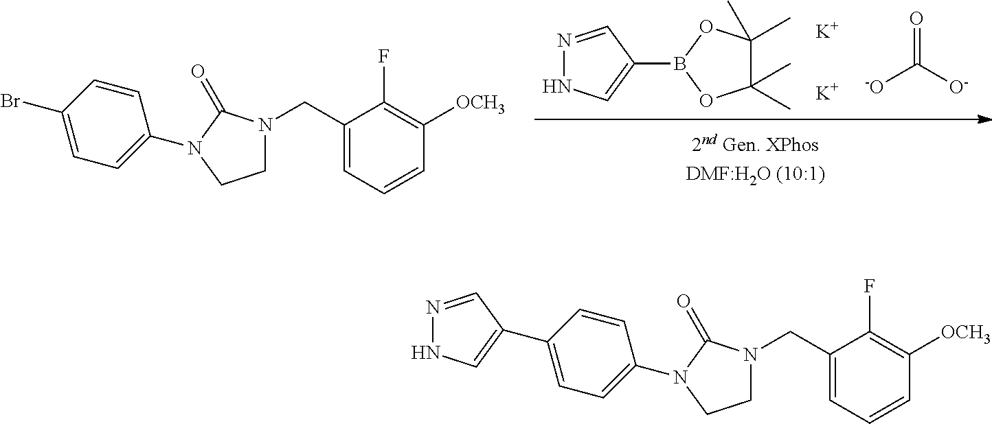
[K].[K].C1(C)(C)C(C)(C)OB(C2=CNN=C2)O1.[-O]C(=O)[O-].C1CN(CC2=CC=CC([OCH3])=C2F)C(=O)N1C1=CC=C(Br)C=C1.C1CN(CC2=CC=CC([OCH3])=C2F)C(=O)N1C1=CC=C(C2=CNN=C2)C=C1
